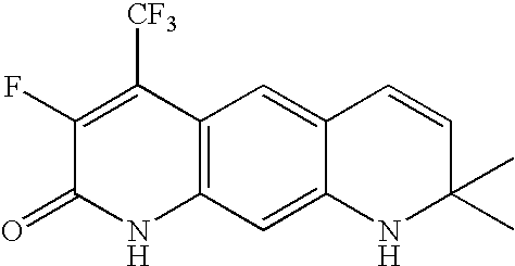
C12=C(C=C3C(=C1)C=CC(C)(C)N3)NC(=O)C(F)=C2[CF3]
